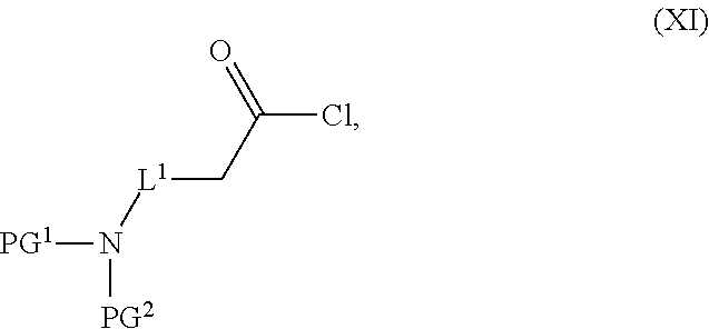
[PG1]N([L1]CC(Cl)=O)[PG2]
